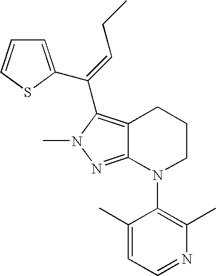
C12=NN(C)C(C(=CCC)C3=CC=CS3)=C1CCCN2C1=C(C)N=CC=C1C
